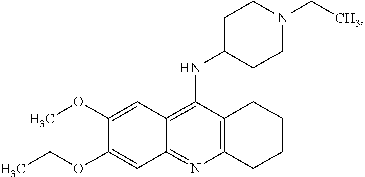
C12=C(N=C3C(=C1NC1CCN(CC)CC1)C=C(OC)C(OCC)=C3)CCCC2
